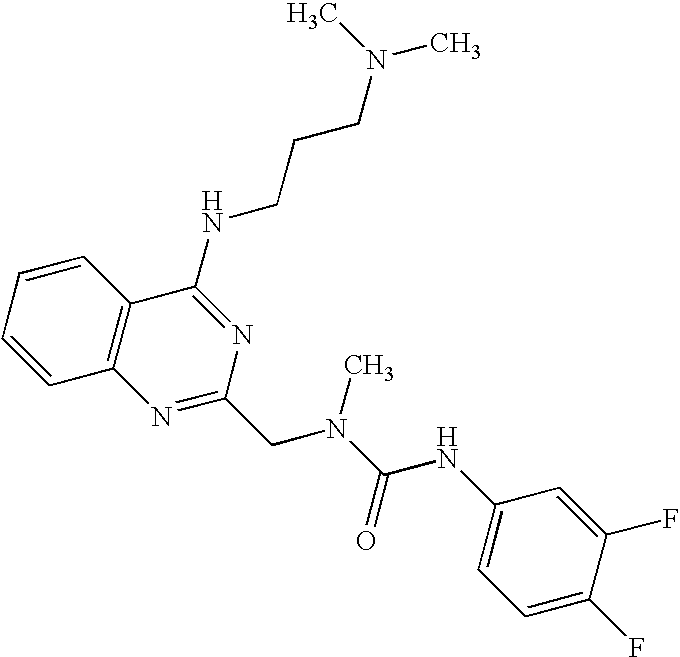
C1=CC=CC2=C1N=C(CN(C(=O)NC1=CC=C(F)C(F)=C1)C)N=C2NCCCN(C)C
